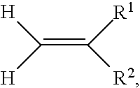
C(=C([R1])[R2])([H])[H]
